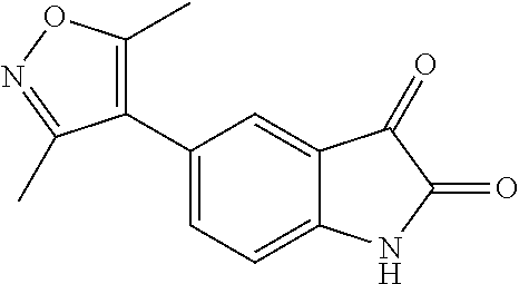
C1(C2=C(C)ON=C2C)=CC=C2C(=C1)C(=O)C(=O)N2
